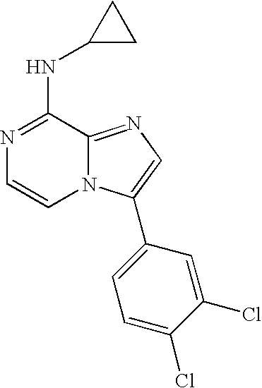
N1=C(NC2CC2)C2=NC=C(C3=CC=C(Cl)C(Cl)=C3)N2C=C1
